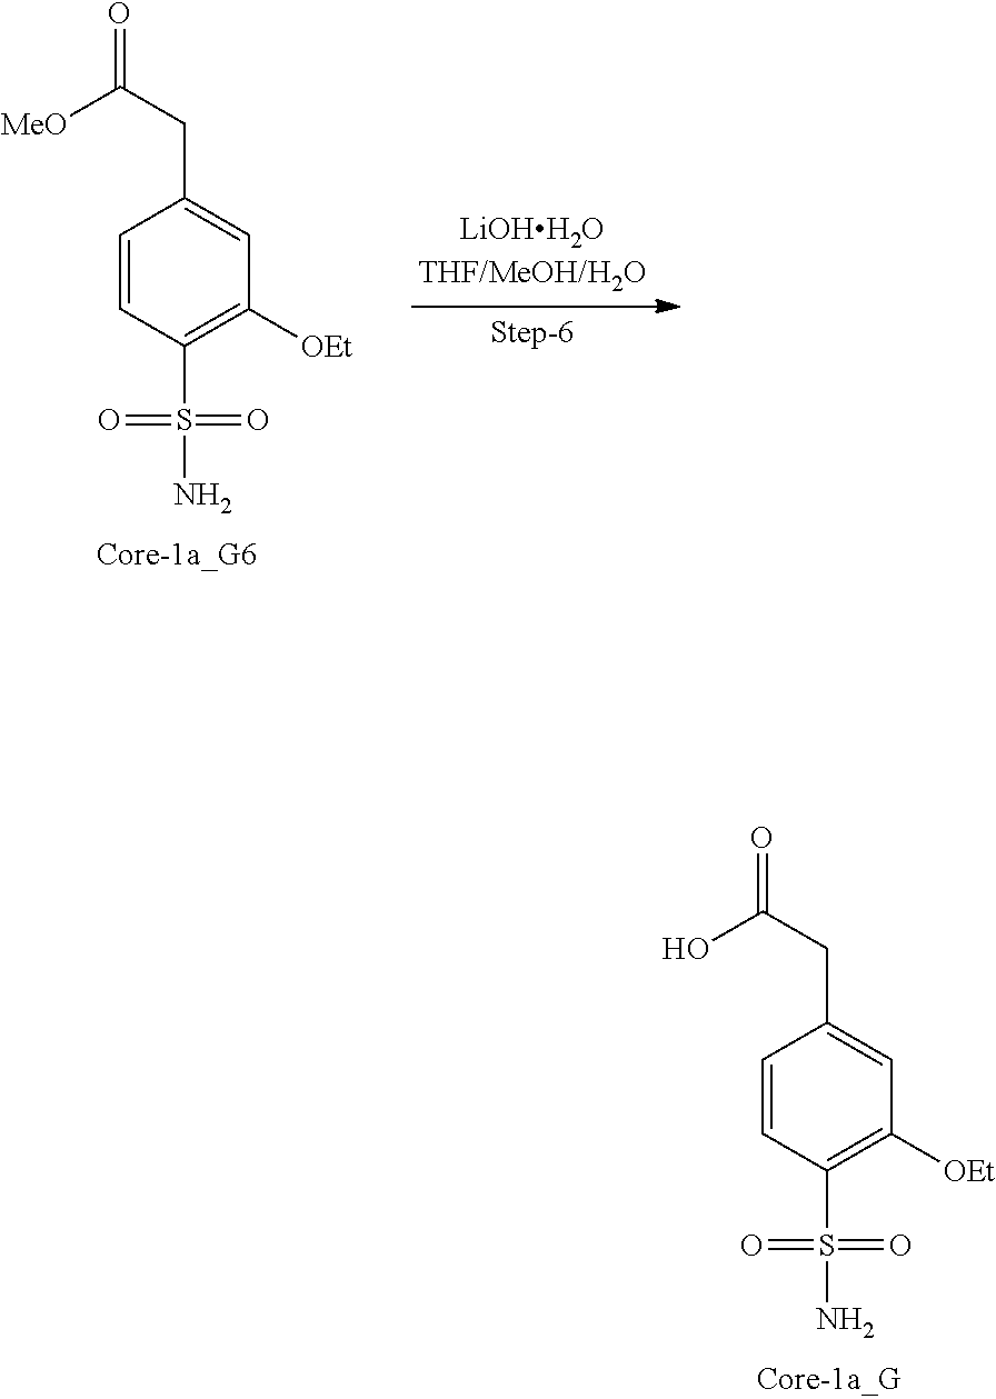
C1=CC(S(N)(=O)=O)=C([OEt])C=C1CC(=O)[MeO].C1=CC(S(N)(=O)=O)=C([OEt])C=C1CC(=O)O
